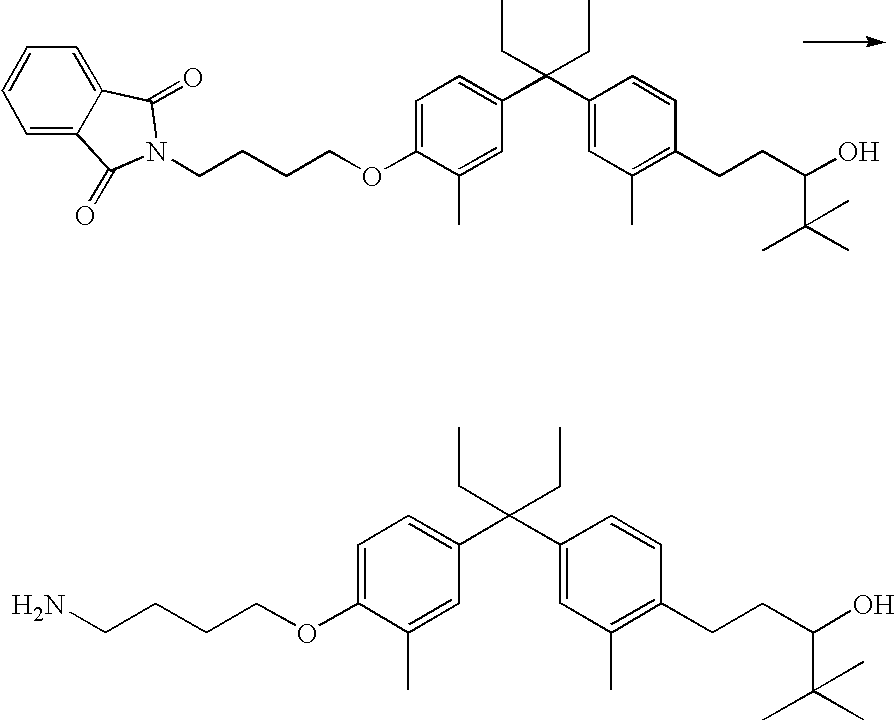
C1=C(OCCCCN2C(=O)C3=CC=CC=C3C2=O)C(C)=CC(C(C2=CC(C)=C(CCC(C(C)(C)C)O)C=C2)(CC)CC)=C1.C1=C(OCCCCN)C(C)=CC(C(C2=CC(C)=C(CCC(C(C)(C)C)O)C=C2)(CC)CC)=C1
